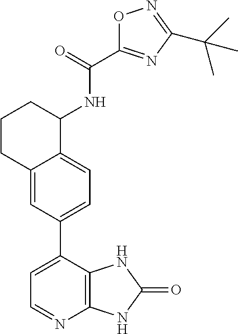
C1=C(C2=CC=C3C(=C2)CCCC3NC(=O)C2=NC(C(C)(C)C)=NO2)C2=C(N=C1)NC(=O)N2
